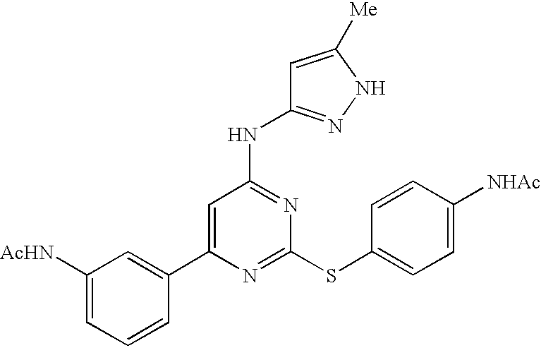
C1(C2=CC([AcHN])=CC=C2)=CC(NC2=NNC([Me])=C2)=NC(SC2=CC=C([NHAc])C=C2)=N1
